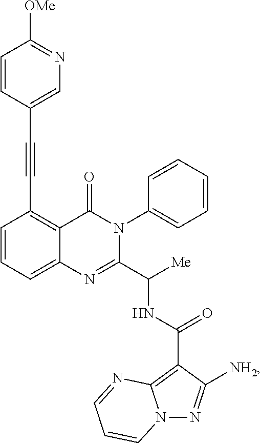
C1=CC=C2C(=C1C#CC1=CN=C([OMe])C=C1)C(=O)N(C1=CC=CC=C1)C(C([Me])NC(=O)C1=C3N(N=C1[NH2])C=CC=N3)=N2
